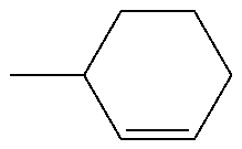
C1=CCCCC1C
